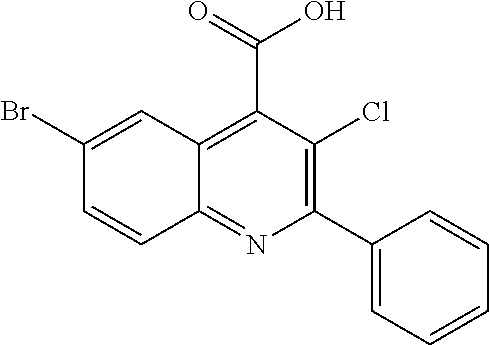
C1(Br)=CC2=C(C(=O)O)C(Cl)=C(C3=CC=CC=C3)N=C2C=C1
